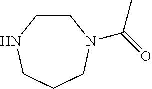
C1CNCCCN1C(=O)C
